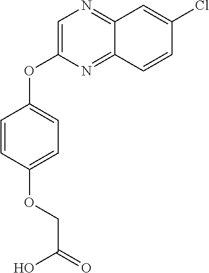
C1=C(OC2=CC=C(OCC(=O)O)C=C2)N=C2C(=N1)C=C(Cl)C=C2
